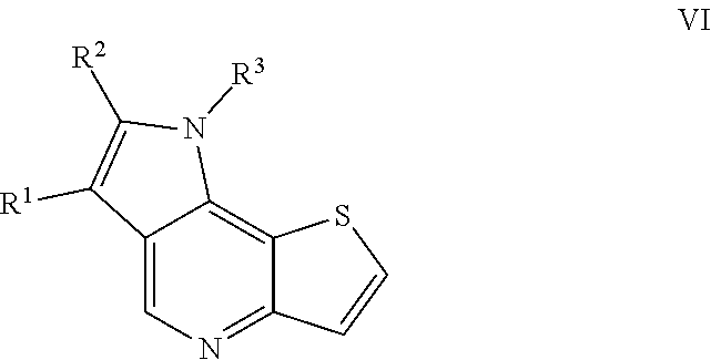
C12=CN=C3C(=C1N([R3])C([R2])=C2[R1])SC=C3
